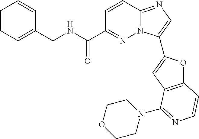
C1=CC2=NC=C(C3=CC4=C(O3)C=CN=C4N3CCOCC3)N2N=C1C(NCC1=CC=CC=C1)=O
